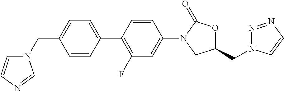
C1(CN2C=CN=C2)=CC=C(C2=C(F)C=C(N3CC(CN4N=NC=C4)OC3=O)C=C2)C=C1
